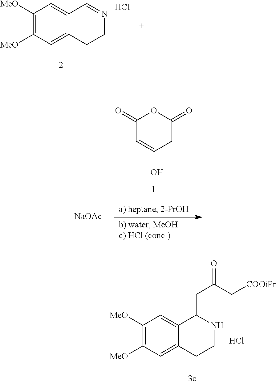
C1([MeO])=C([MeO])C=C2C(=C1)C=NCC2.Cl.[NaOAc].C1(=O)C=C(O)CC(=O)O1.C1([MeO])=C([MeO])C=C2C(=C1)C(CC(C[COOiPr])=O)NCC2.Cl
